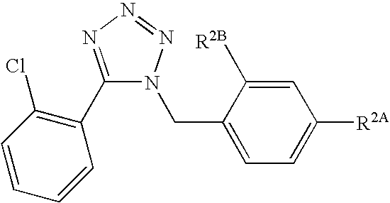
C1(C2=C(Cl)C=CC=C2)=NN=NN1CC1=CC=C([R2A])C=C1[R2B]
